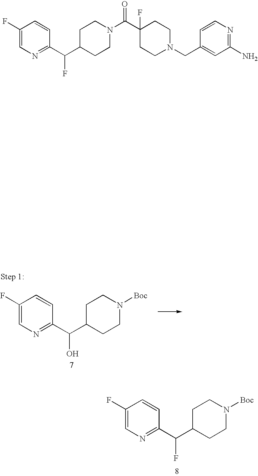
C1C(C(C2=NC=C(F)C=C2)O)CCN([Boc])C1.C1C(C(C2=NC=C(F)C=C2)F)CCN([Boc])C1.C1C(C(C2=NC=C(F)C=C2)F)CCN(C(C2(F)CCN(CC3=CC(N)=NC=C3)CC2)=O)C1
